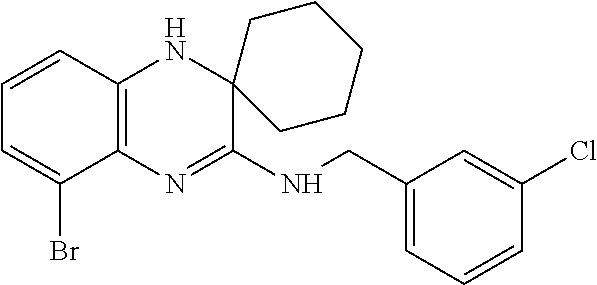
C1=CC2=C(C(Br)=C1)N=C(NCC1=CC=CC(Cl)=C1)C1(N2)CCCCC1
